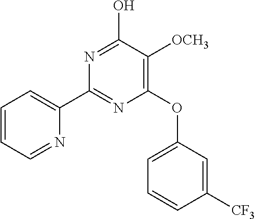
N1=C(O)C([OCH3])=C(OC2=CC=CC([CF3])=C2)N=C1C1=CC=CC=N1
